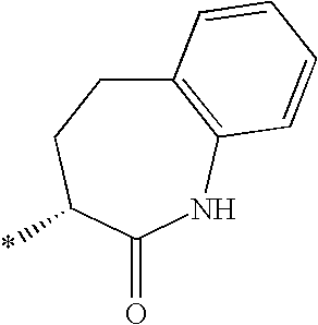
C12=C(NC(=O)C(*)CC1)C=CC=C2
